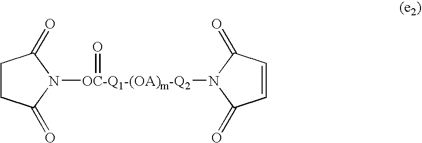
C1CC(=O)N([OC-Q1-(OA)m-Q2](N2C(=O)C=CC2=O)=O)C1=O
